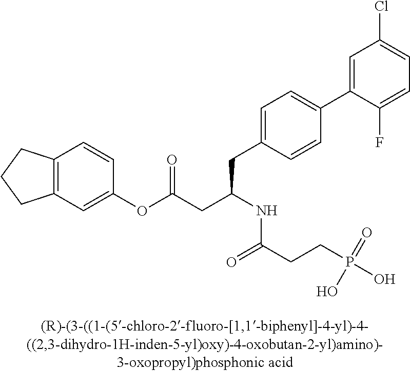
C1(OC(CC(NC(CCP(O)(=O)O)=O)CC2=CC=C(C3=CC(Cl)=CC=C3F)C=C2)=O)=CC2=C(C=C1)CCC2
